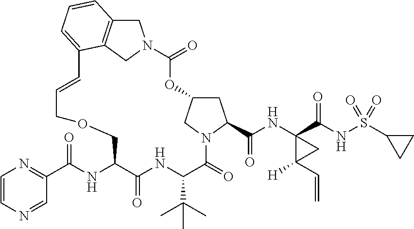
C1C2CN(C1C(NC1(C(NS(C3CC3)(=O)=O)=O)C([H])(C=C)C1)=O)C(=O)C(C(C)(C)C)NC(=O)C(NC(C1=NC=CN=C1)=O)COCC=CC1=CC=CC3=C1CN(C(=O)O2)C3
